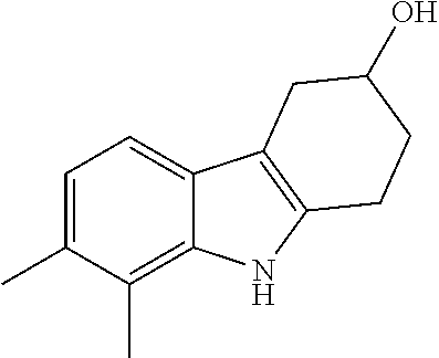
C1=C(C)C(C)=C2C(=C1)C1=C(N2)CCC(O)C1
